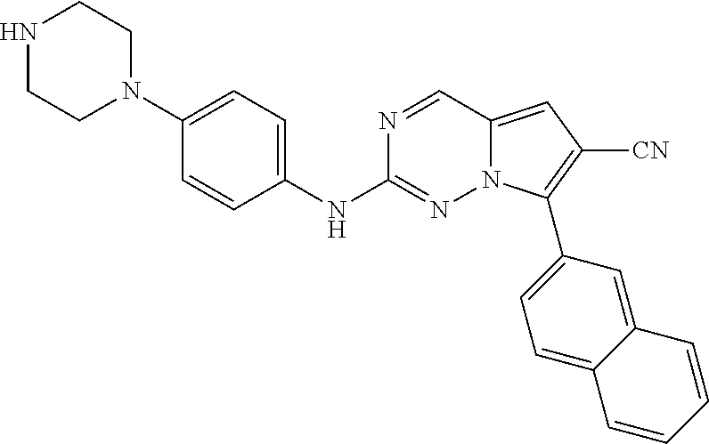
N1CCN(C2=CC=C(NC3=NN4C(=CC([CN])=C4C4=CC=C5C(=C4)C=CC=C5)C=N3)C=C2)CC1
